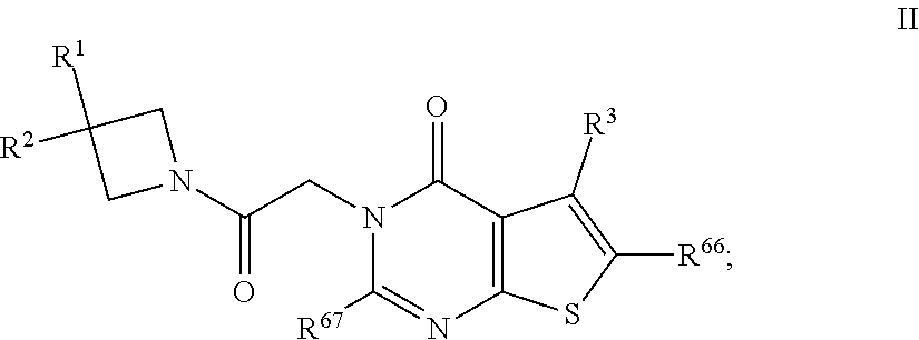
N1(CC(N2CC([R2])([R1])C2)=O)C([R67])=NC2=C(C1=O)C([R3])=C([R66])S2
